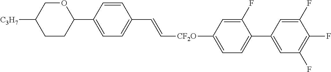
C1(C2OCC([C3H7])CC2)=CC=C(C=C[CF2O]C2=CC=C(C3=CC(F)=C(F)C(F)=C3)C(F)=C2)C=C1
